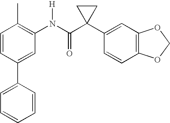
C1=CC(C2=CC=CC=C2)=CC(N(C(C2(C3=CC4=C(C=C3)OCO4)CC2)=O)[H])=C1C
